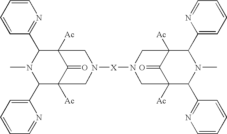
C1(C2=CC=CC=N2)C2([Ac])C(=O)C([Ac])(C(C3=NC=CC=C3)N1C)CN([X]N1CC3([Ac])C(=O)C([Ac])(C(C4=NC=CC=C4)N(C)C3C3=CC=CC=N3)C1)C2
